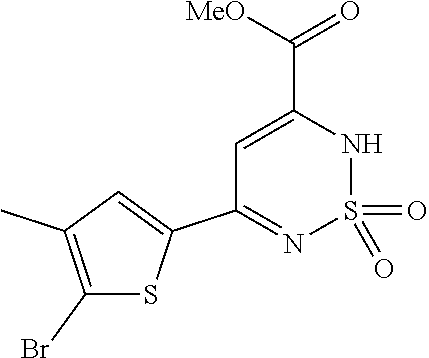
C1(Br)=C(C)C=C(C2=NS(=O)(=O)NC(C([MeO])=O)=C2)S1
